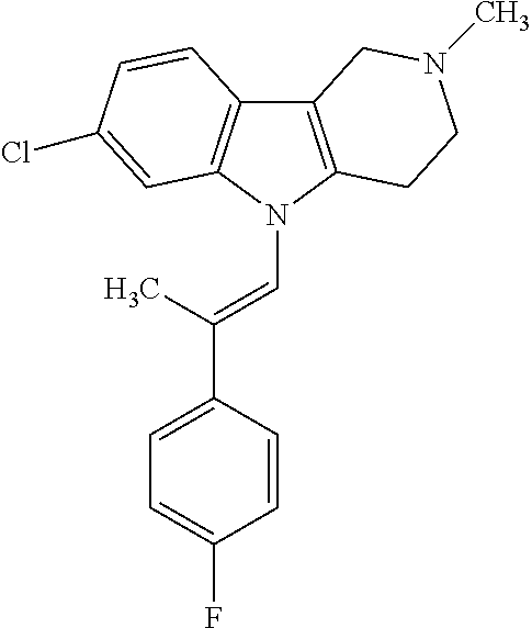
C12=C(N(C=C(C3=CC=C(F)C=C3)C)C3=C1C=CC(Cl)=C3)CCN(C)C2
